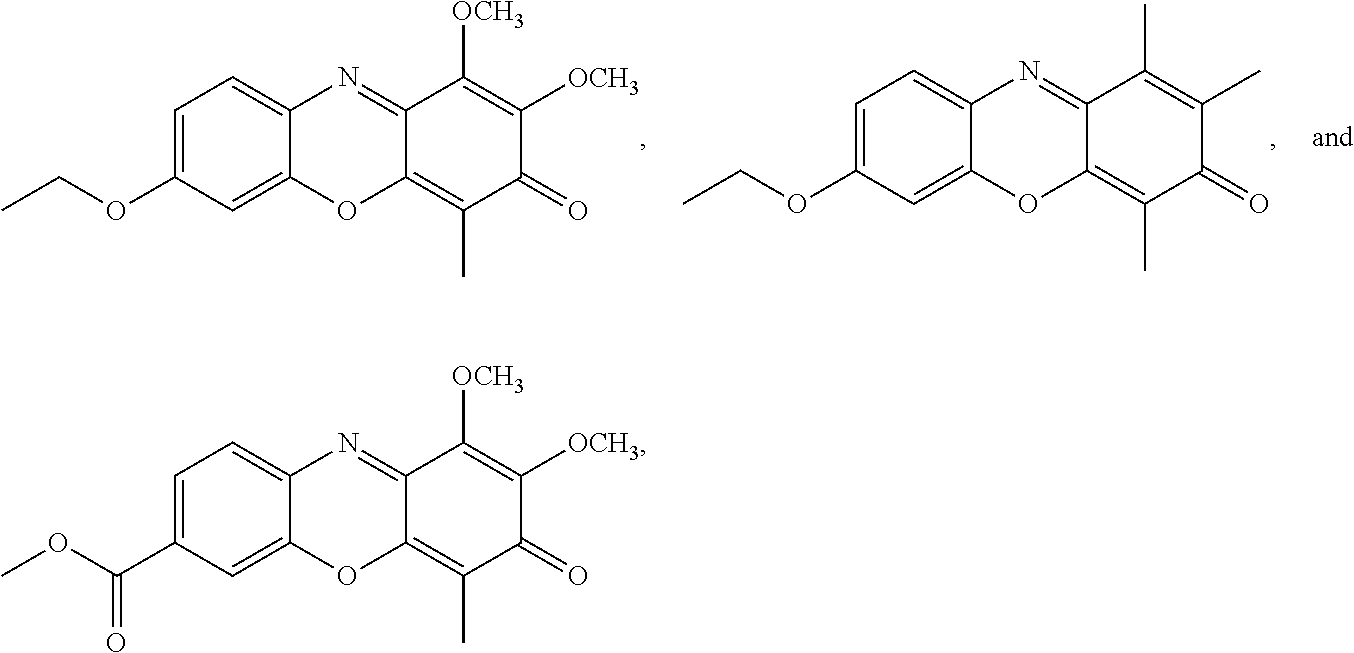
C1=C(OCC)C=C2C(=C1)N=C1C(=C(C)C(=O)C([OCH3])=C1[OCH3])O2.C1=C(OCC)C=C2C(=C1)N=C1C(=C(C)C(=O)C(C)=C1C)O2.C1=C(C(OC)=O)C=C2C(=C1)N=C1C(=C(C)C(=O)C([OCH3])=C1[OCH3])O2
